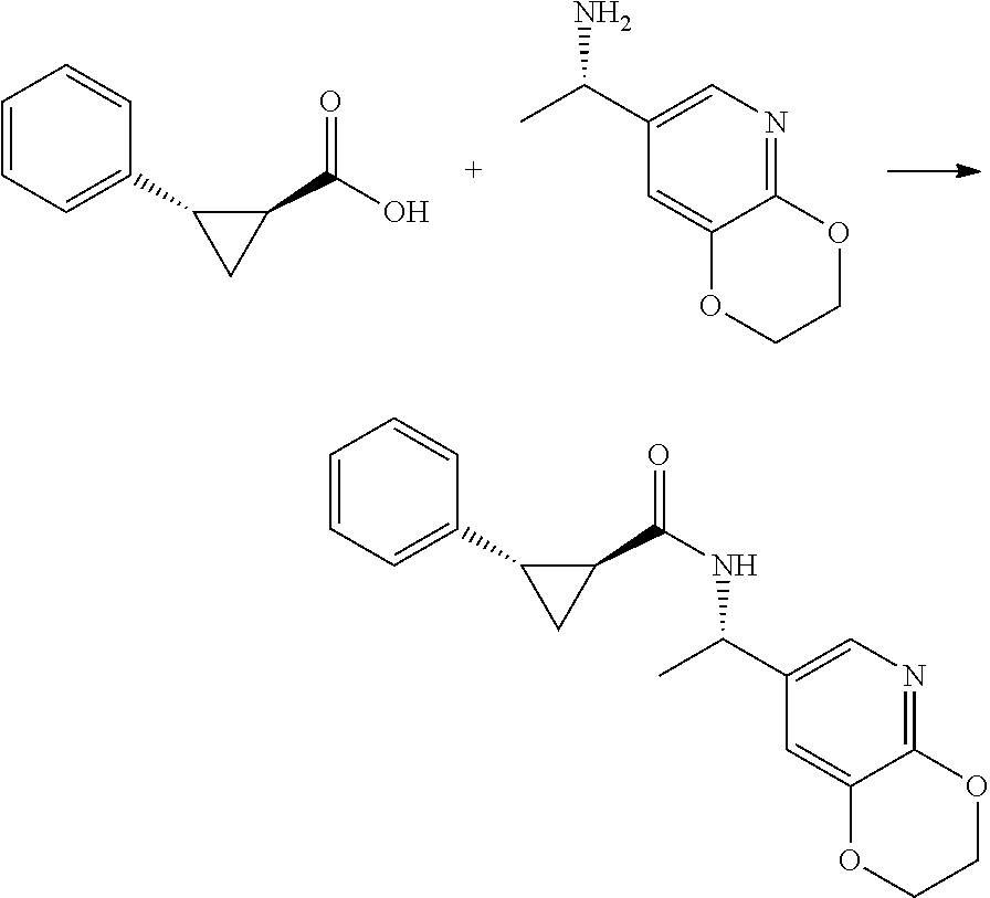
C12=NC=C(C(C)NC(C3C(C4=CC=CC=C4)C3)=O)C=C1OCCO2.C1=CC=C(C2CC2C(O)=O)C=C1.C12=NC=C(C(C)N)C=C1OCCO2
